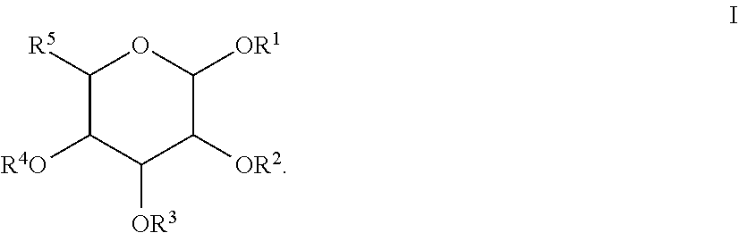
C1([R5])C([R4O])C([OR3])C([OR2])C([OR1])O1
